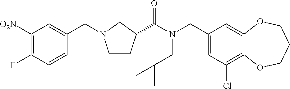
C1(CN(C(=O)C2CCN(CC3=CC([O2N])=C(F)C=C3)C2)CC(C)C)=CC(Cl)=C2C(=C1)OCCCO2
